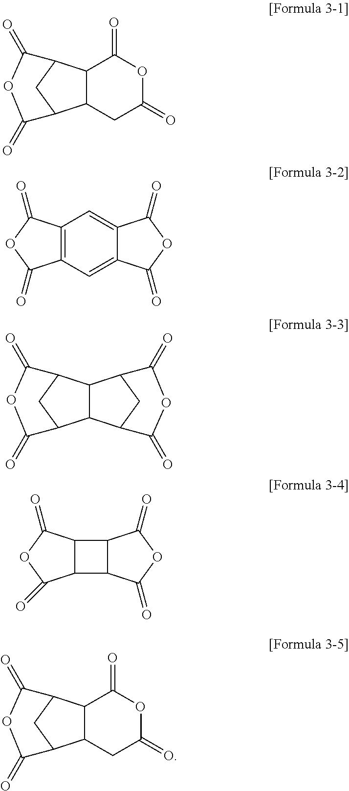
C12C(CC(=O)OC1=O)C1CC2C(=O)OC1=O.C12=C(C=C3C(=C1)C(=O)OC3=O)C(=O)OC2=O.C12CC(C(=O)OC1=O)C1C2C2CC1C(=O)OC2=O.C12C(C3C1C(=O)OC3=O)C(=O)OC2=O.C12C(CC(=O)OC1=O)C1CC2C(=O)OC1=O
